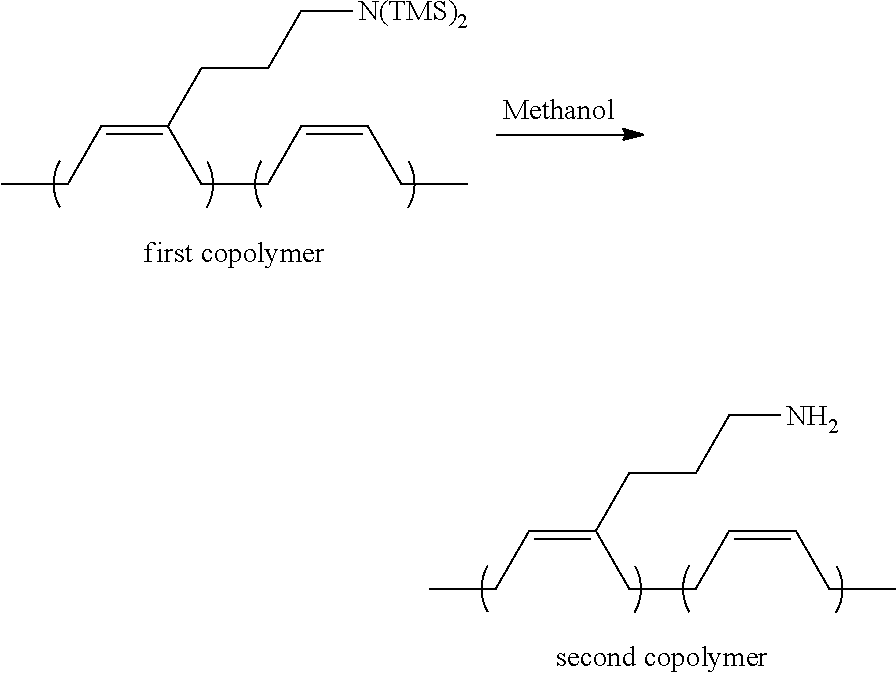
C(=C(CCC=CCC)CCCN)CC.C(=C(CCC=CCC)CCC[N(TMS)2])CC
